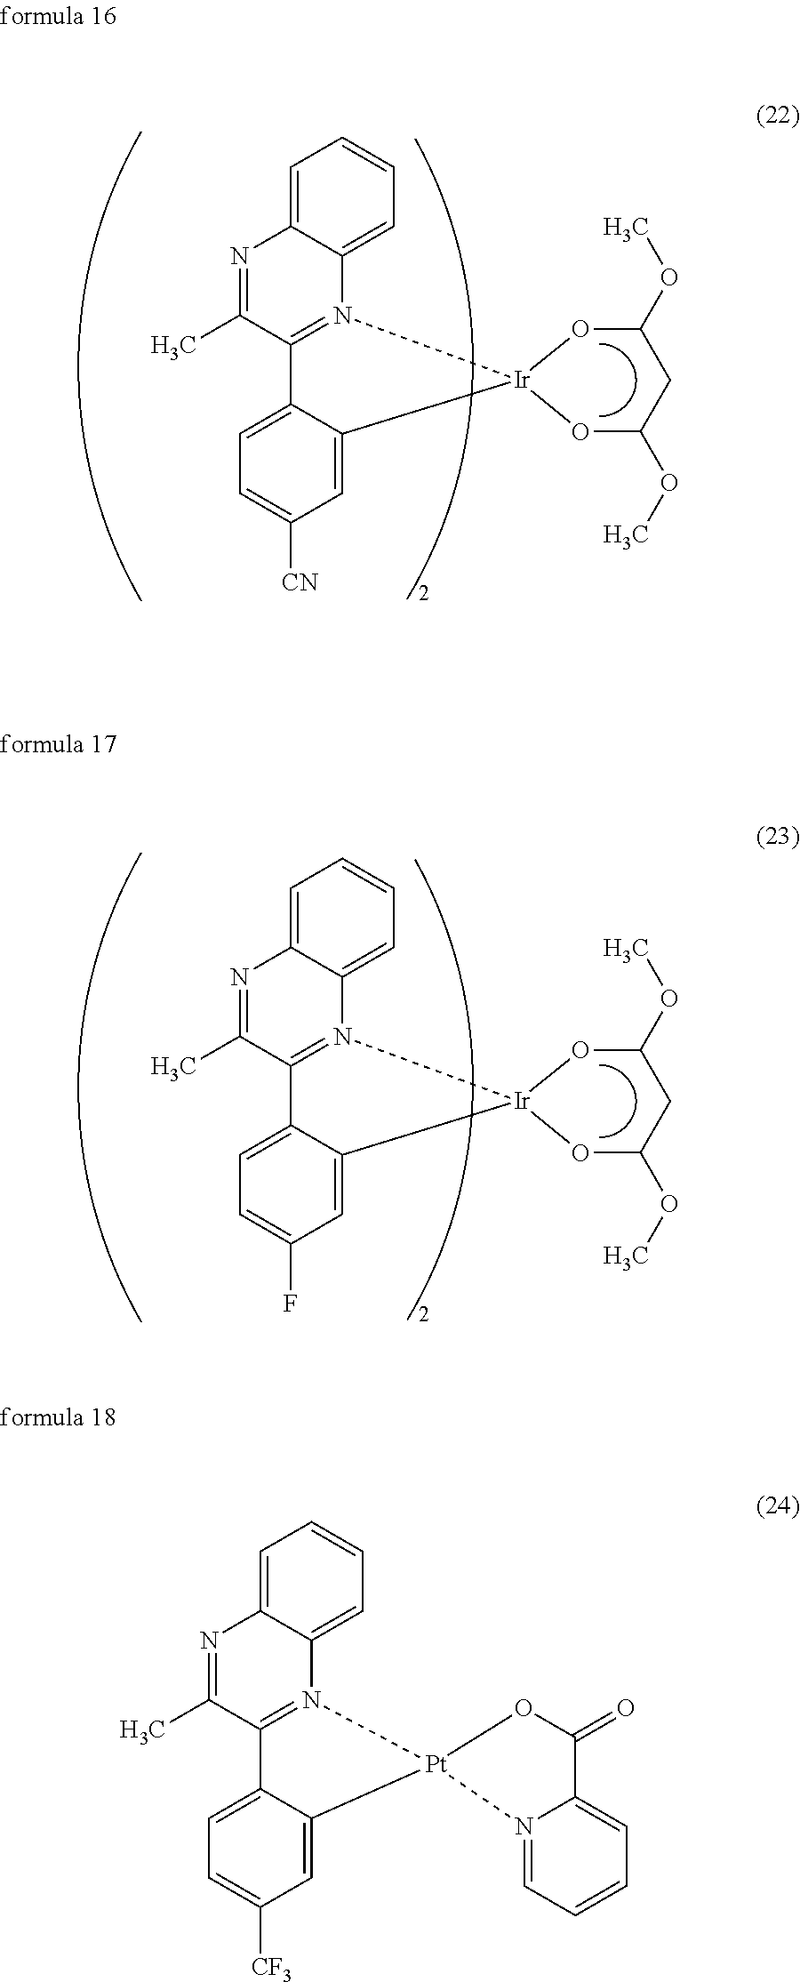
C1=C2C(=CC=C1)N1=C(C(C)=N2)C2=CC=C([CN])C=C2[Ir]12OC(OC)CC(OC)O2.C1=C2C(=CC=C1)N1=C(C(C)=N2)C2=CC=C(F)C=C2[Ir]12OC(OC)CC(OC)O2.C1=C2C(=CC=C1)N1=C(C(C)=N2)C2=CC=C([CF3])C=C2[Pt]12N1=CC=CC=C1C(=O)O2
